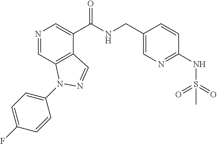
N1=CC2=C(C(C(NCC3=CN=C(NS(=O)(=O)C)C=C3)=O)=C1)C=NN2C1=CC=C(F)C=C1
